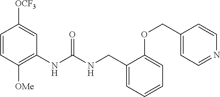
C1=CC([OMe])=C(NC(NCC2=CC=CC=C2OCC2=CC=NC=C2)=O)C=C1[OCF3]
